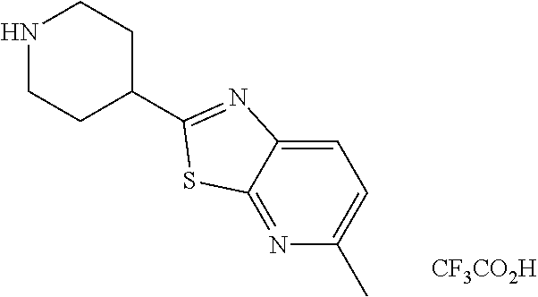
N1CCC(C2=NC3=CC=C(C)N=C3S2)CC1.[CF3CO2H]
